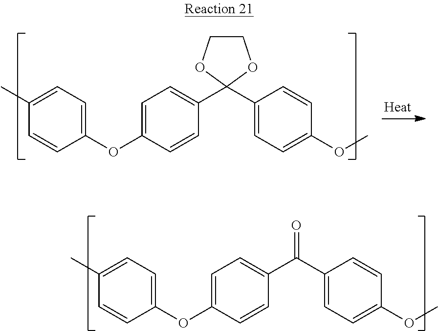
C1(C)=CC=C(OC2=CC=C(C(C3=CC=C(OC)C=C3)=O)C=C2)C=C1.C1(C)=CC=C(OC2=CC=C(C3(C4=CC=C(OC)C=C4)OCCO3)C=C2)C=C1
